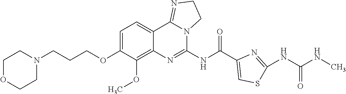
C(COC1=CC=C2C(=C1OC)N=C(NC(C1=CSC(NC(NC)=O)=N1)=O)N1C2=NCC1)CN1CCOCC1
